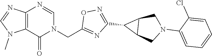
C12=C(C(=O)N(CC3=NC(C4C5C4CN(C4=CC=CC=C4Cl)C5)=NO3)C=N1)N(C)C=N2
